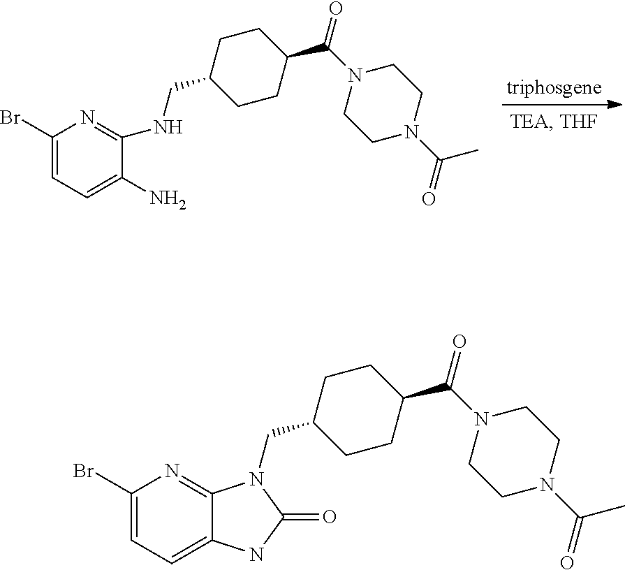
C1(Br)=CC=C(N)C(NCC2CCC(C(N3CCN(C(C)=O)CC3)=O)CC2)=N1.C1(Br)=CC=C2C(=N1)N(CC1CCC(C(N3CCN(C(C)=O)CC3)=O)CC1)C(=O)N2
